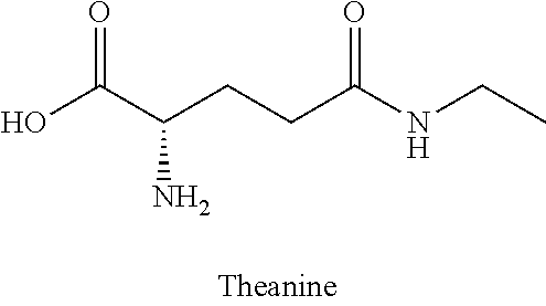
OC(C(CCC(NCC)=O)N)=O
